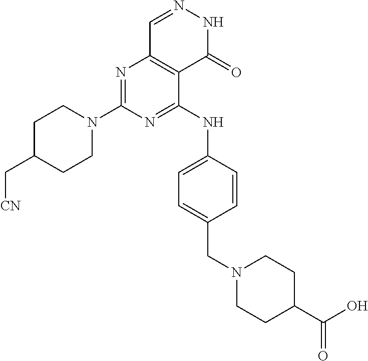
N1=C(N2CCC(C[CN])CC2)N=C(NC2=CC=C(CN3CCC(C(O)=O)CC3)C=C2)C2=C1C=NNC2=O
